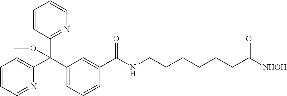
C1=C(C(C2=CC=CC=N2)(C2=NC=CC=C2)OC)C=C(C(NCCCCCCC([NHOH])=O)=O)C=C1
